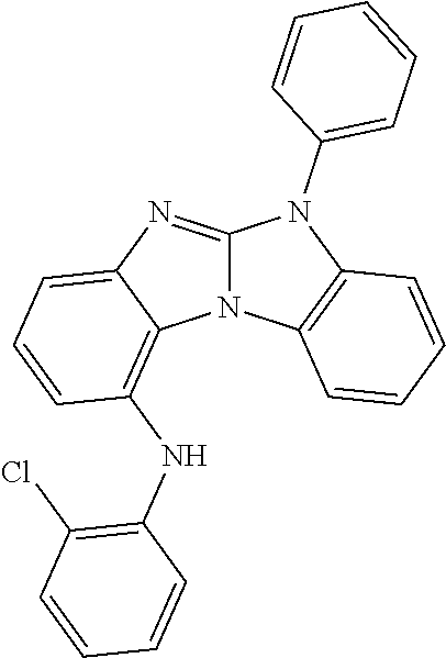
N12C(=NC3=CC=CC(NC4=C(Cl)C=CC=C4)=C13)N(C1=CC=CC=C1)C1=C2C=CC=C1
